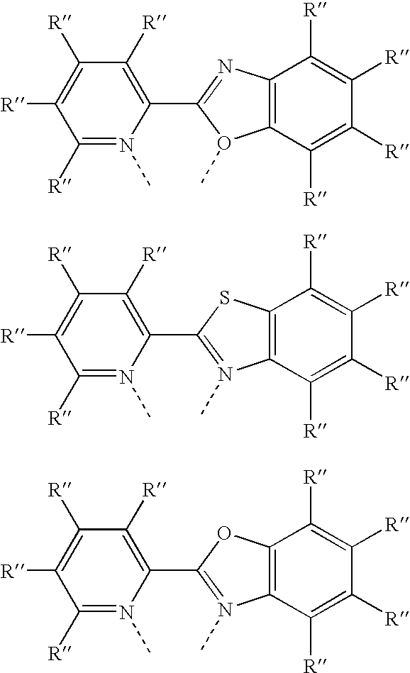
C1([R])=N(C)C(C2=NC3=C(O2C)C([R])=C([R])C([R])=C3[R])=C([R])C([R])=C1[R].C1([R])=N(C)C(C2=N(C)C3=C(S2)C([R])=C([R])C([R])=C3[R])=C([R])C([R])=C1[R].C1([R])=N(C)C(C2=N(C)C3=C(O2)C([R])=C([R])C([R])=C3[R])=C([R])C([R])=C1[R]
